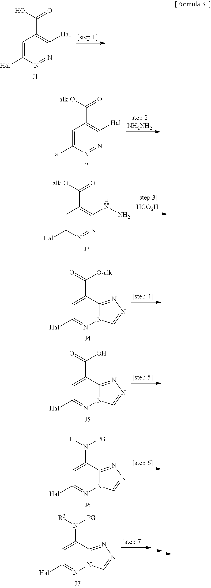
C1=C([Hal])N=NC([Hal])=C1C(O)=O.C1=C([Hal])N=NC([Hal])=C1C([alk-O])=O.C1=C([Hal])N=NC(NN)=C1C([alk-O])=O.C1=C(C(=O)[O-alk])C2=NN=CN2N=C1[Hal].C1=C(C(=O)O)C2=NN=CN2N=C1[Hal].C1=C(N([H])[PG])C2=NN=CN2N=C1[Hal].C1=C(N([R3])[PG])C2=NN=CN2N=C1[Hal]
